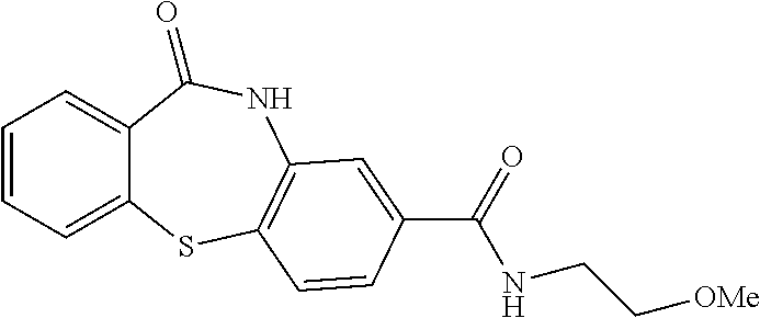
C1=CC=C2C(=C1)C(=O)NC1=C(S2)C=CC(C(=O)NCC[OMe])=C1
